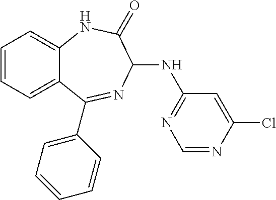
C1=CC=C2C(=C1)NC(=O)C(NC1=NC=NC(Cl)=C1)N=C2C1=CC=CC=C1
